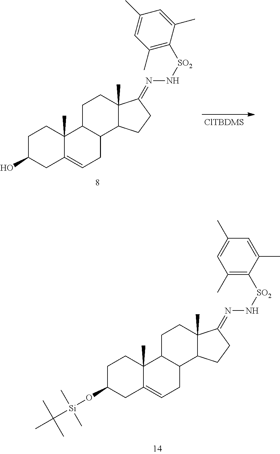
C1C(O[Si](C(C)(C)C)(C)C)CC2=CCC3C(C2(C)C1)CCC1(C)C3CCC1=NN[SO2]C1=C(C)C=C(C)C=C1C.C1C(O)CC2=CCC3C(C2(C)C1)CCC1(C)C3CCC1=NN[SO2]C1=C(C)C=C(C)C=C1C.[ClTBDMS]
